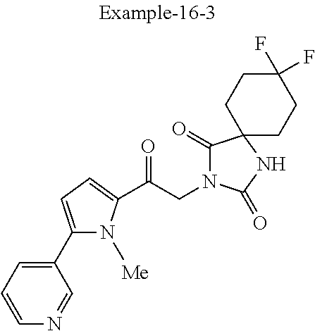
C1=CC=C(C2=CC=C(C(CN3C(=O)C4(NC3=O)CCC(F)(F)CC4)=O)N2[Me])C=N1
